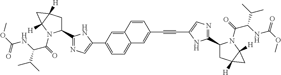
C12=CC(C3=CN=C(C4CC5([H])C([H])(N4C(=O)C(NC(OC)=O)C(C)C)C5)N3)=CC=C1C=C(C#CC1=CN=C(C3CC4([H])C([H])(N3C(=O)C(NC(OC)=O)C(C)C)C4)N1)C=C2
